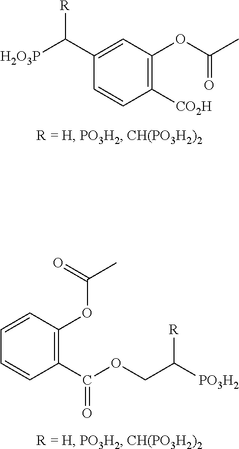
C1([CO2H])=C(OC(=O)C)C=C(C([R])[H2O3P])C=C1.C1(C(=O)OCC([R])[PO3H2])=C(OC(C)=O)C=CC=C1
